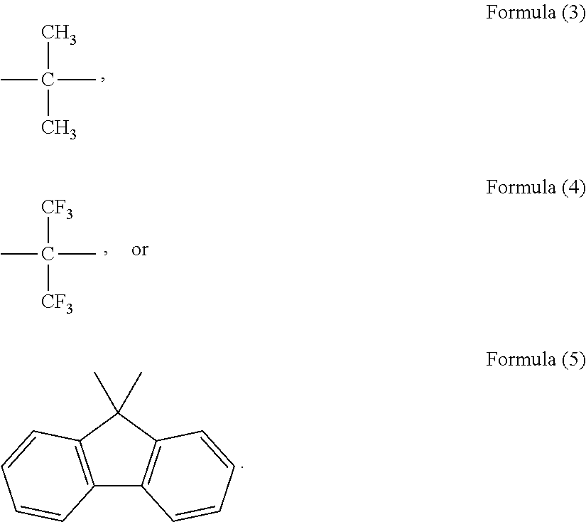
C12=C(C(C)(C)C3=C1C=CC=C3)C=CC=C2.CC(C)(C)C.[CF3]C([CF3])(C)C
